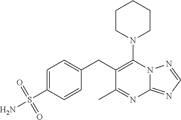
N12C(=NC=N1)N=C(C)C(CC1=CC=C(S(N)(=O)=O)C=C1)=C2N1CCCCC1
